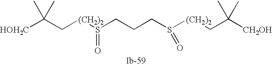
S(CCCS([(CH2)2]CC([CH2OH])(C)C)=O)([(CH2)2]CC([HOH2C])(C)C)=O
